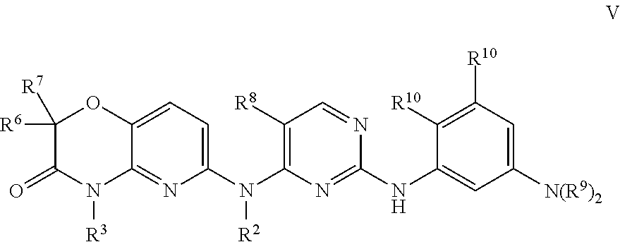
C1([R6])([R7])C(=O)N([R3])C2=NC(N(C3=C([R8])C=NC(NC4=CC([N(R9)2])=CC([R10])=C4[R10])=N3)[R2])=CC=C2O1
